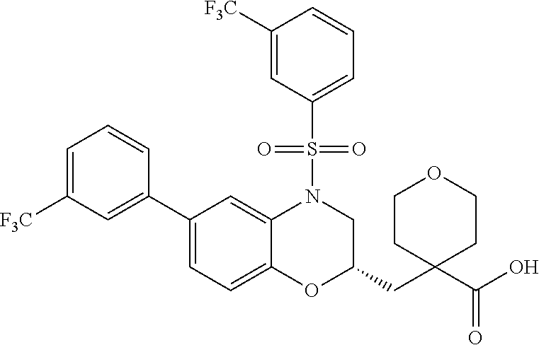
C1(C2=CC=C3C(=C2)N(S(C2=CC=CC([F3C])=C2)(=O)=O)CC(CC2(C(O)=O)CCOCC2)O3)=CC([F3C])=CC=C1
